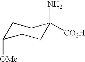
C1C([OMe])CCC(N)([CO2H])C1
